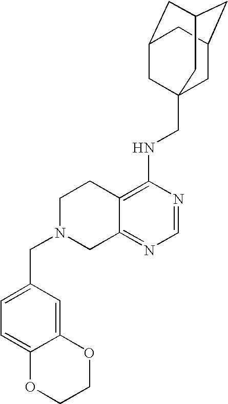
C12=C(NCC34CC5CC(CC(C3)C5)C4)N=CN=C1CN(CC1=CC=C3C(=C1)OCCO3)CC2
